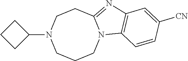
C1CCC1N1CCCN2C(=NC3=C2C=CC([CN])=C3)CC1
